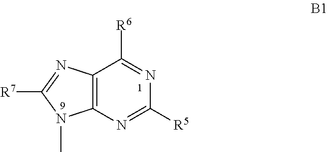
C12=C(N=C([R5])N=C1[R6])N(C)C([R7])=N2
